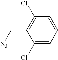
C1(Cl)=CC=CC(Cl)=C1C[X3]
